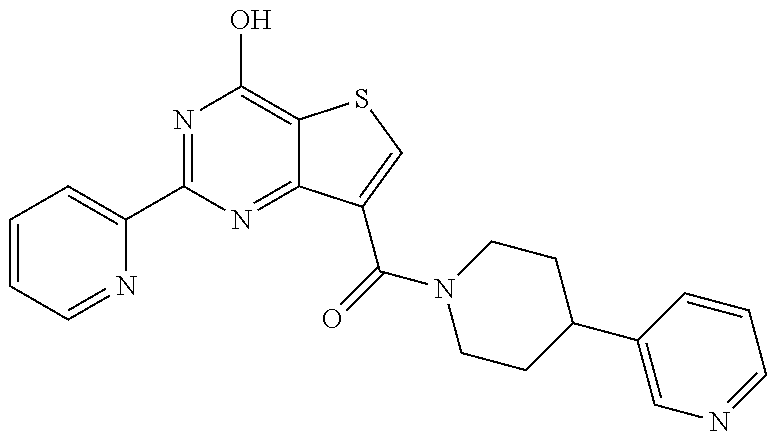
C1=CC=NC(C2=NC(O)=C3C(=N2)C(C(N2CCC(C4=CN=CC=C4)CC2)=O)=CS3)=C1
